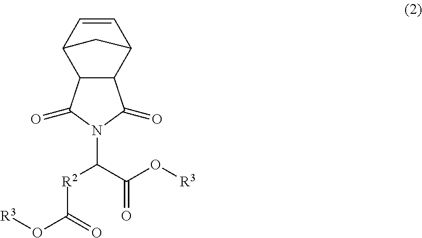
C12C(C3C=CC1C3)C(=O)N(C(C(O[R3])=O)[R2]C(O[R3])=O)C2=O
